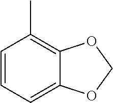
C1=CC=C2C(=C1C)OCO2
